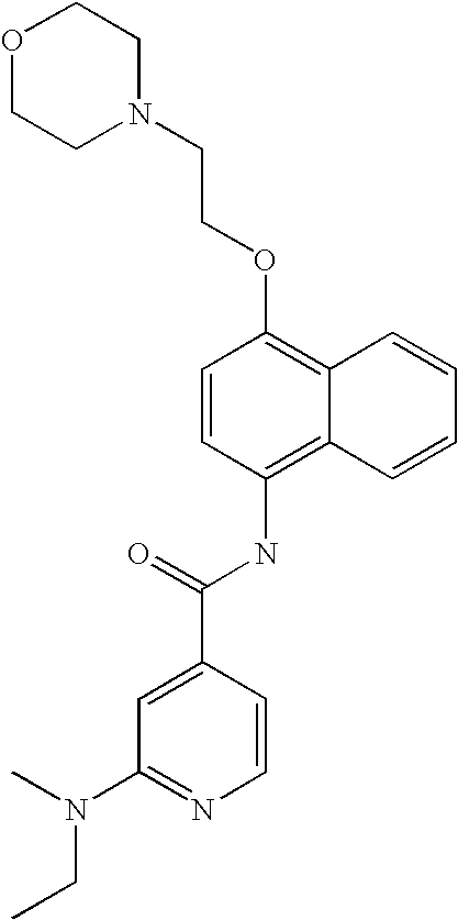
O1CCN(CCOC2=C3C(=C(NC(C4=CC(N(C)CC)=NC=C4)=O)C=C2)C=CC=C3)CC1
